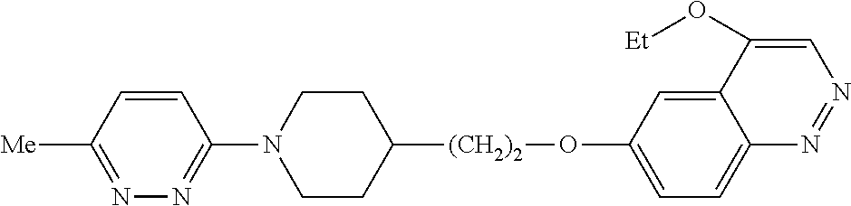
N1(C2=NN=C([Me])C=C2)CCC([(CH2)2]OC2=CC=C3C(=C2)C(O[Et])=CN=N3)CC1
